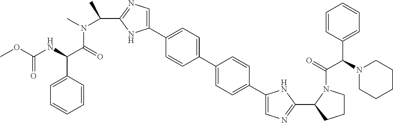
C1(C2=CC=C(C3=CC=C(C4=CN=C(C5CCCN5C(=O)C(N5CCCCC5)C5=CC=CC=C5)N4)C=C3)C=C2)=CN=C(C(N(C)C(=O)C(NC(OC)=O)C2=CC=CC=C2)C)N1
